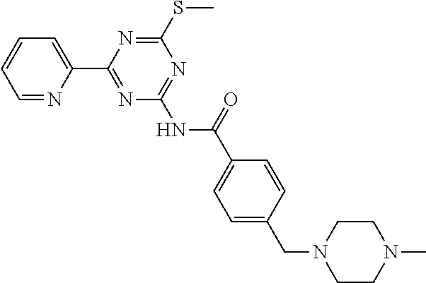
C1=NC(C2=NC(NC(C3=CC=C(CN4CCN(C)CC4)C=C3)=O)=NC(SC)=N2)=CC=C1
